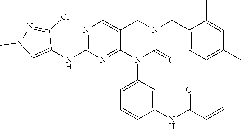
C1=C(C)C(CN2CC3=CN=C(NC4=CN(C)N=C4Cl)N=C3N(C3=CC=CC(NC(C=C)=O)=C3)C2=O)=CC=C1C
